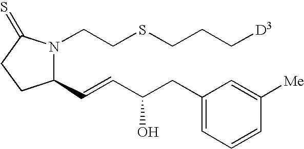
C1(C=CC(CC2=CC=CC([Me])=C2)O)N(CCSCCC[D3])C(=S)CC1
